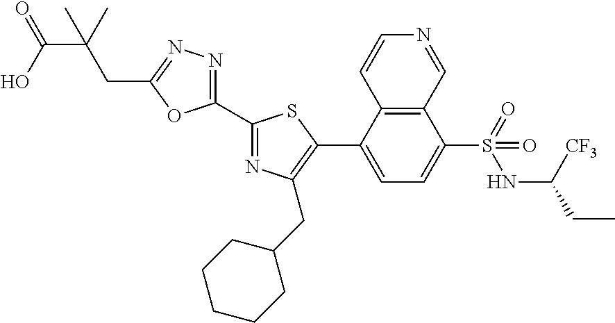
C1(C2=NC(CC3CCCCC3)=C(C3=CC=C(S(=O)(NC([CF3])CC)=O)C4=C3C=CN=C4)S2)=NN=C(CC(C)(C(O)=O)C)O1
